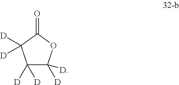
C1([D])([D])C([D])([D])OC(=O)C1([D])[D]
